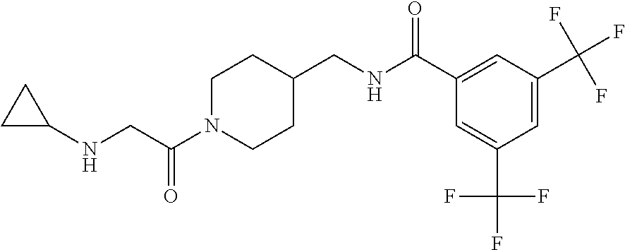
N(CC(N1CCC(CNC(C2=CC(C(F)(F)F)=CC(C(F)(F)F)=C2)=O)CC1)=O)C1CC1
